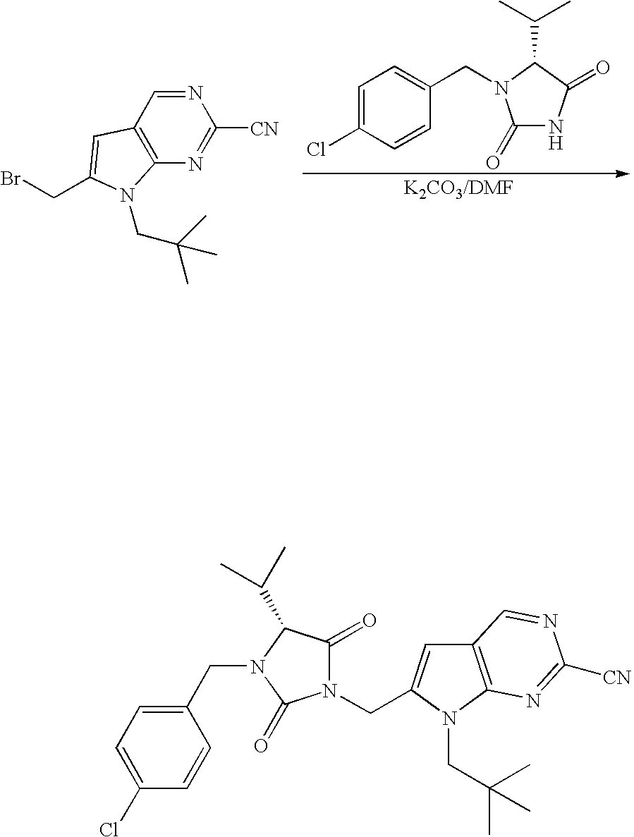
C1=C(Cl)C=CC(CN2C(=O)NC(=O)C2C(C)C)=C1.N1=CC2=C(N=C1[CN])N(CC(C)(C)C)C(CBr)=C2.N1(CC2=CC3=C(N2CC(C)(C)C)N=C([CN])N=C3)C(=O)C(C(C)C)N(CC2=CC=C(Cl)C=C2)C1=O
